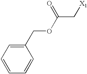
C1=CC=C(COC(C[X1])=O)C=C1
